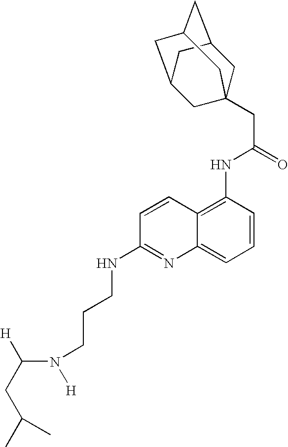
C([H])(N([H])CCCNC1=NC2=CC=CC(NC(CC34CC5CC(CC(C3)C5)C4)=O)=C2C=C1)CC(C)C
